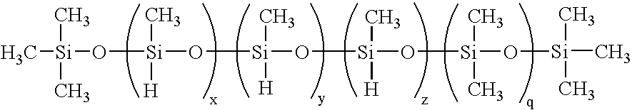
C[Si](C)(C)O[Si](O[Si](C)([H])O[Si](C)([H])O[Si](C)(C)O[Si](C)(C)C)(C)[H]
